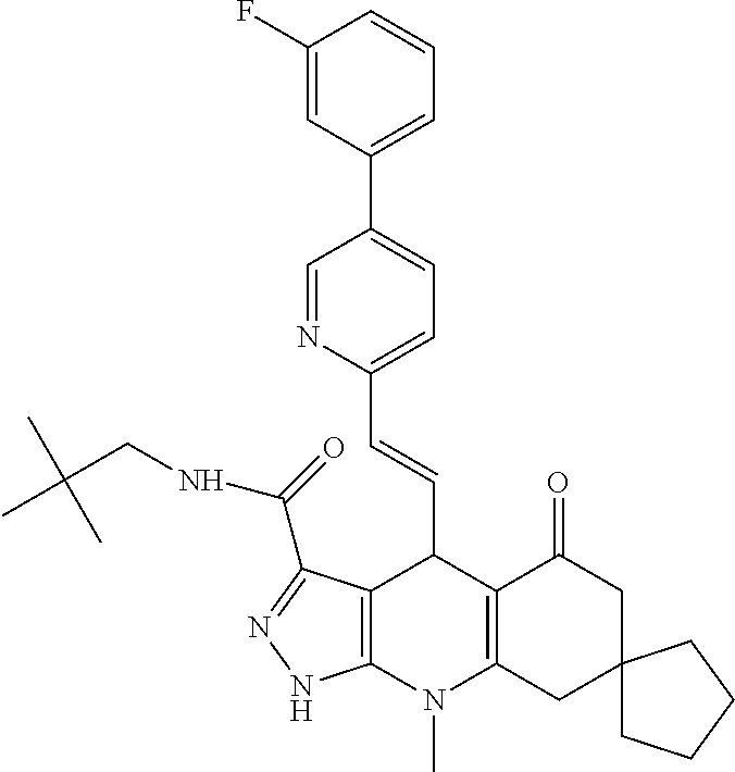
C1(F)=CC(C2=CC=C(C=CC3C4=C(N(C)C5=C3C(=O)CC3(C5)CCCC3)NN=C4C(NCC(C)(C)C)=O)N=C2)=CC=C1
